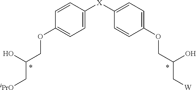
C1=CC([X]C2=CC=C(OCC(O)C[W])C=C2)=CC=C1OCC(O)C[iPrO]
